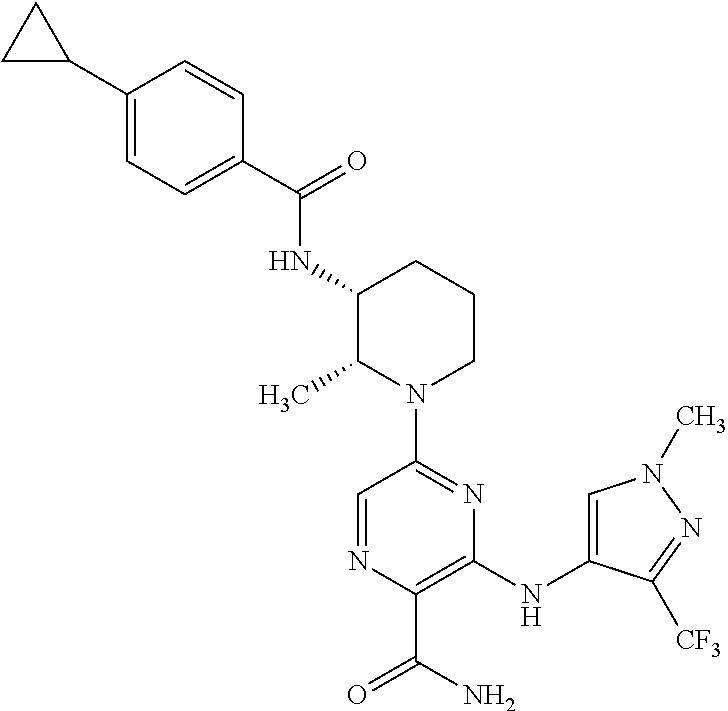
N(C1C(C)N(C2=NC(NC3=CN(C)N=C3[CF3])=C(C(=O)N)N=C2)CCC1)C(=O)C1=CC=C(C2CC2)C=C1
